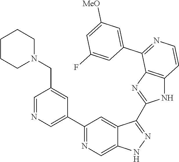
C1(C2=CN=CC(CN3CCCCC3)=C2)=NC=C2C(=C1)C(C1=NC3=C(N1)C=CN=C3C1=CC([MeO])=CC(F)=C1)=NN2
